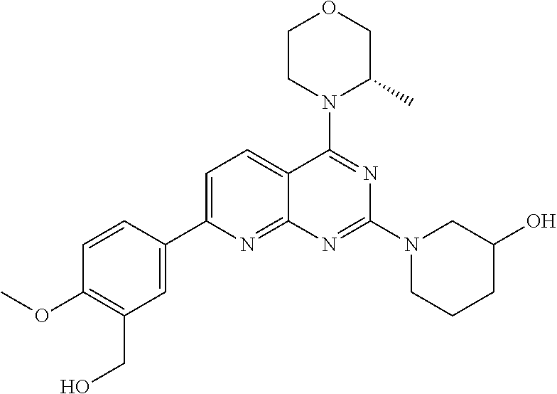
C1=C(C2=CC(CO)=C(OC)C=C2)N=C2C(=C1)C(N1C(C)COCC1)=NC(N1CCCC(O)C1)=N2
